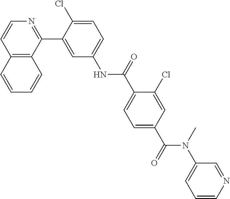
C12=C(C(C3=CC(NC(C4=CC=C(C(=O)N(C)C5=CC=CN=C5)C=C4Cl)=O)=CC=C3Cl)=NC=C1)C=CC=C2
